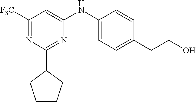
C1([F3C])=NC(C2CCCC2)=NC(NC2=CC=C(CCO)C=C2)=C1
